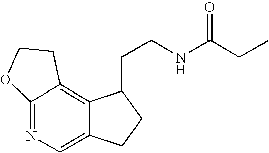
C12=NC=C3C(=C1CCO2)C(CCNC(CC)=O)CC3
